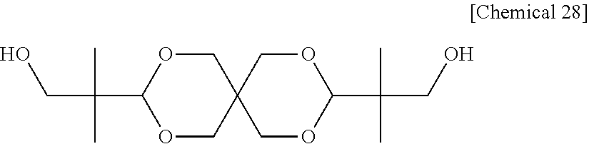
O1CC2(COC1C(C)(C)CO)COC(C(C)(C)CO)OC2
